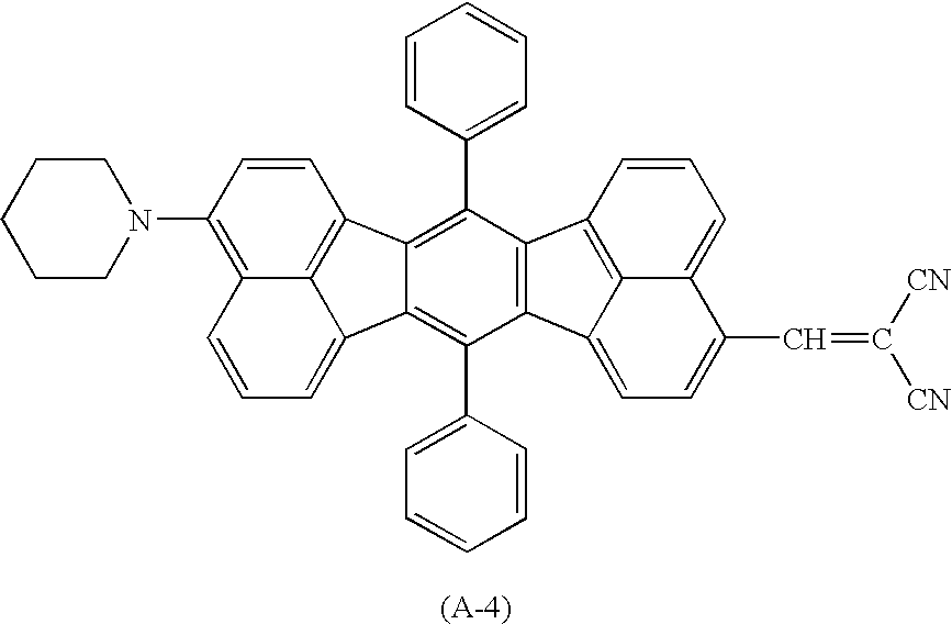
C12=C(C3=CC=CC=C3)C3=C(C(C4=CC=CC=C4)=C1C1=CC=CC4=C(N5CCCCC5)C=CC2=C41)C1=CC=C(C=C([CN])[CN])C2=CC=CC3=C21
